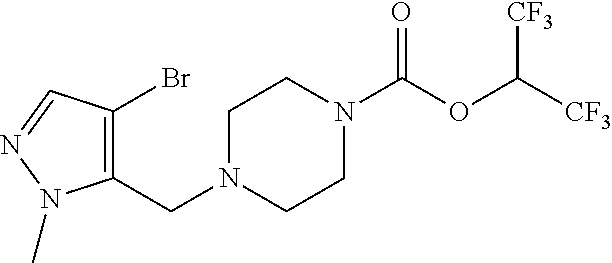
C(N1CCN(C(OC([CF3])[CF3])=O)CC1)C1=C(Br)C=NN1C
